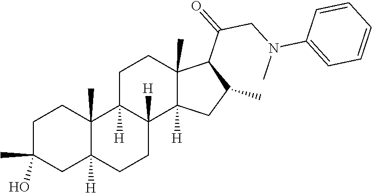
C1C(C)(O)CC2([H])C(C)(C1)C1([H])C([H])(CC2)C2([H])C(C)(CC1)C(C(CN(C1=CC=CC=C1)C)=O)C(C)C2
